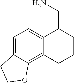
C1=C2C(=C3C(=C1)C(CN)CCC3)OCC2
